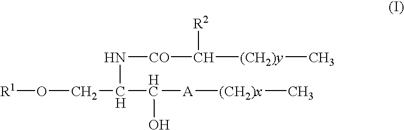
[R1]OCC(C([A][(CH2)x]C)O)N[CO]C([(CH2)y]C)[R2]
